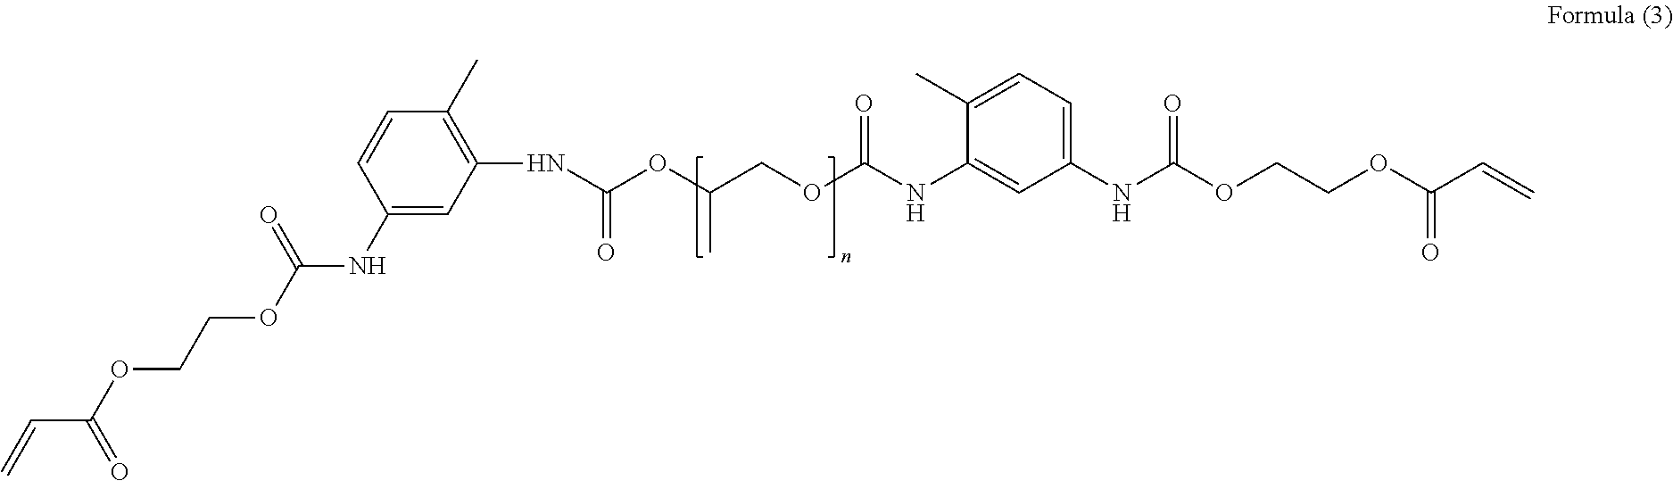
C1=CC(NC(OCCOC(C=C)=O)=O)=CC(NC(OC(COC(NC2=CC(NC(OCCOC(=O)C=C)=O)=CC=C2C)=O)C)=O)=C1C
